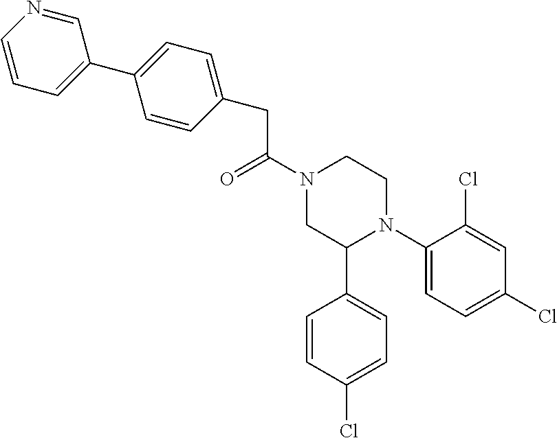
C(C(N1CC(C2=CC=C(Cl)C=C2)N(C2=CC=C(Cl)C=C2Cl)CC1)=O)C1=CC=C(C2=CC=CN=C2)C=C1
